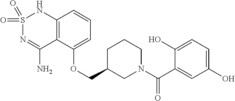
C12=C(C(OCC3CN(C(C4=CC(O)=CC=C4O)=O)CCC3)=CC=C1)C(N)=NS(=O)(=O)N2
